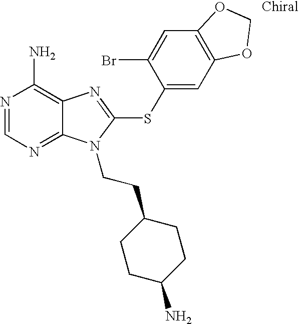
N1=CN=C2C(=C1N)N=C(SC1=CC3=C(C=C1Br)OCO3)N2CCC1CCC(N)CC1
